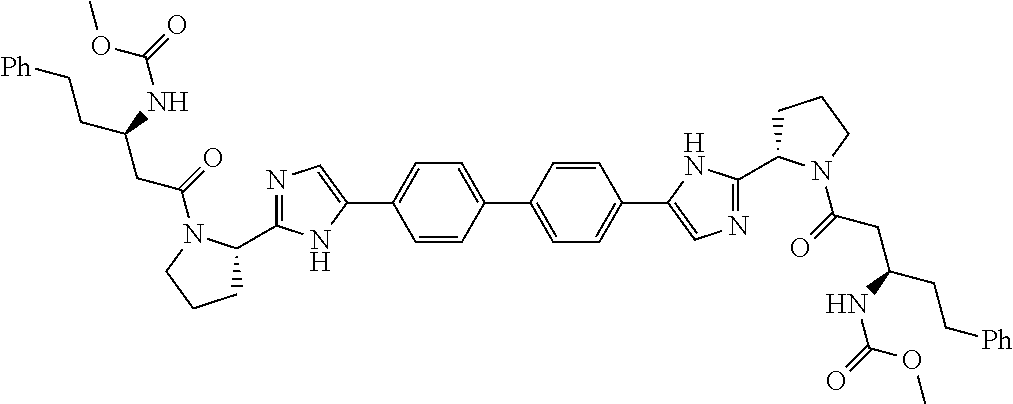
C1=CC(C2=CC=C(C3=CN=C(C4CCCN4C(=O)CC(NC(=O)OC)CC[Ph])N3)C=C2)=CC=C1C1=CN=C(C2CCCN2C(=O)CC(NC(OC)=O)CC[Ph])N1
